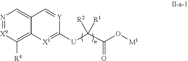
C12=CN=[X9]C([R4])=C1[X1]=C([U]C(C(O[M1])=O)([R1])[R2])[Y]=C2
